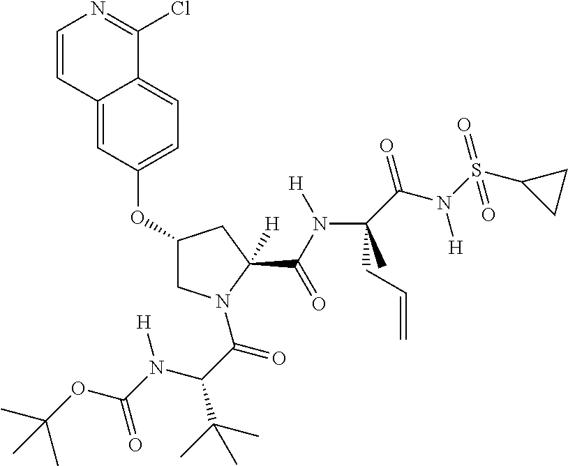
C12=CC(OC3CN(C(C(N(C(OC(C)(C)C)=O)[H])C(C)(C)C)=O)C(C(N(C(C(N(S(C4CC4)(=O)=O)[H])=O)(CC=C)C)[H])=O)([H])C3)=CC=C1C(Cl)=NC=C2
